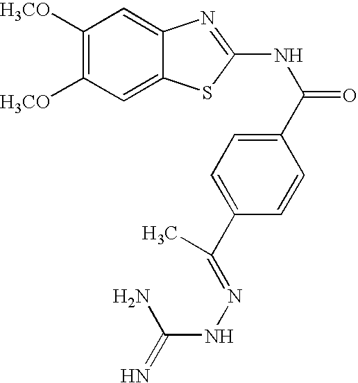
C1([H3CO])=C([H3CO])C=C2C(=C1)N=C(NC(=O)C1=CC=C(C(=NNC(=N)N)C)C=C1)S2
